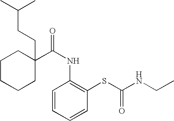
C1CCCC(CCC(C)C)(C(NC2=C(SC(=O)NCC)C=CC=C2)=O)C1
